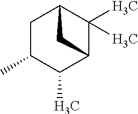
C1C(C)C(C)C2C(C)(C)C1C2
